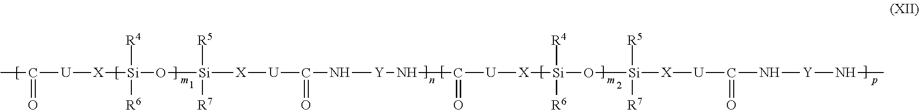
CC([U][X][Si](O[Si]([X][U]C(N[Y]NC([U][X][Si](O[Si]([X][U]C(N[Y]NC)=O)([R5])[R7])([R4])[R6])=O)=O)([R5])[R7])([R4])[R6])=O
